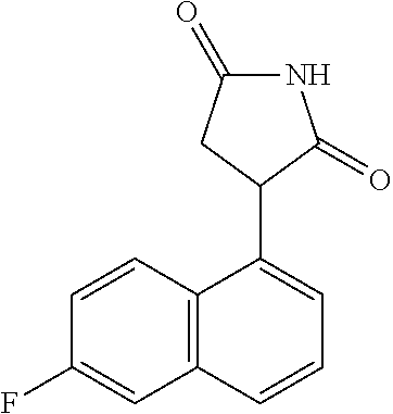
C12=C(C=CC(F)=C1)C(C1C(=O)NC(=O)C1)=CC=C2
